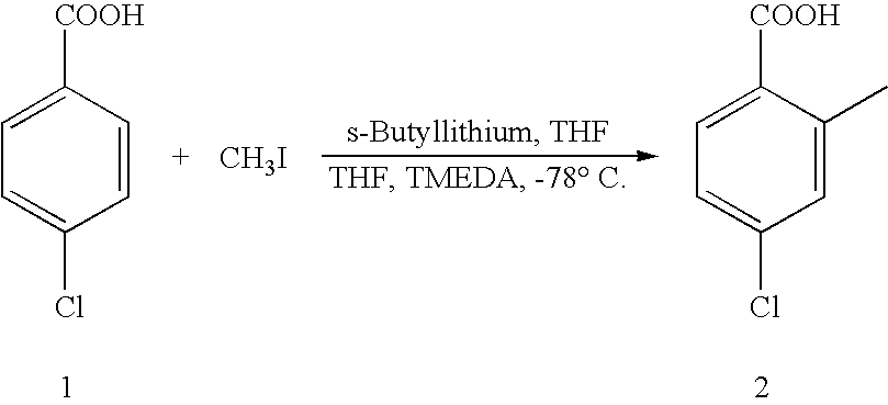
C1=CC([COOH])=CC=C1Cl.[CH3I].C1=C(C)C([COOH])=CC=C1Cl
